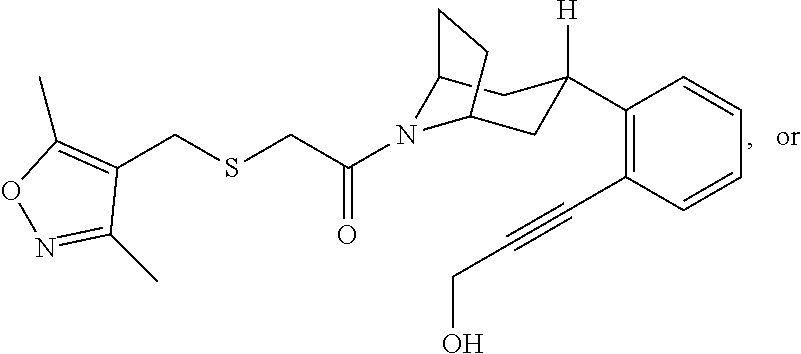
C1(CSCC(=O)N2C3CC([H])(C4=C(C#CCO)C=CC=C4)CC2CC3)=C(C)ON=C1C
